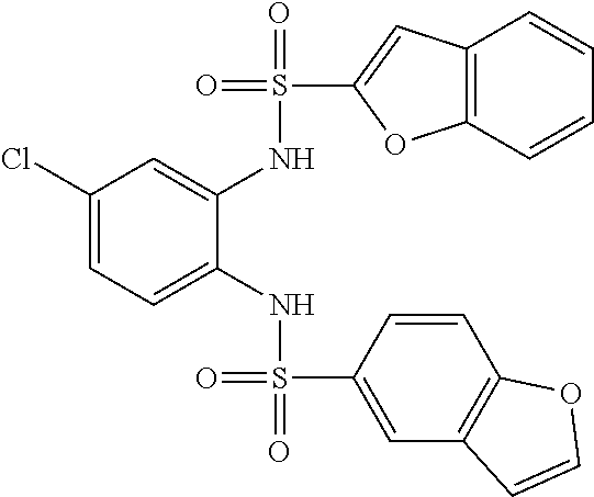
C1(Cl)=CC=C(NS(=O)(=O)C2=CC3=C(C=C2)OC=C3)C(NS(=O)(C2=CC3=C(O2)C=CC=C3)=O)=C1
